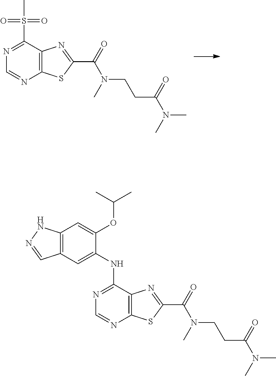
C12=C(C(S(=O)(C)=O)=NC=N1)N=C(C(=O)N(C)CCC(N(C)C)=O)S2.C12=C(C(NC3=CC4=C(C=C3OC(C)C)NN=C4)=NC=N1)N=C(C(=O)N(C)CCC(=O)N(C)C)S2
